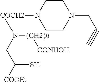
N(CC([COOEt])S)([(CH2)n][CONHOH])[COCH2]N1CCN(CC#C)CC1
